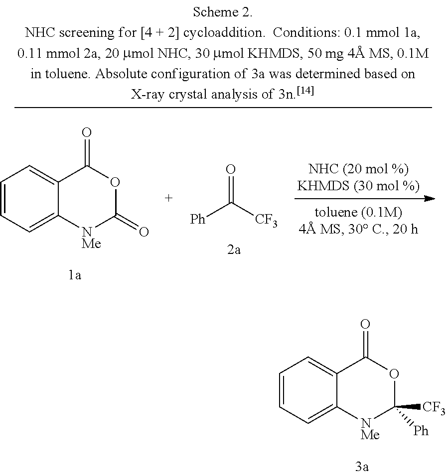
C1=CC=C2C(=C1)C(=O)OC(=O)[NMe]2.[Ph]C(=O)[CF3].C1=CC=C2C(=C1)C(=O)OC([Ph])([CF3])[NMe]2
